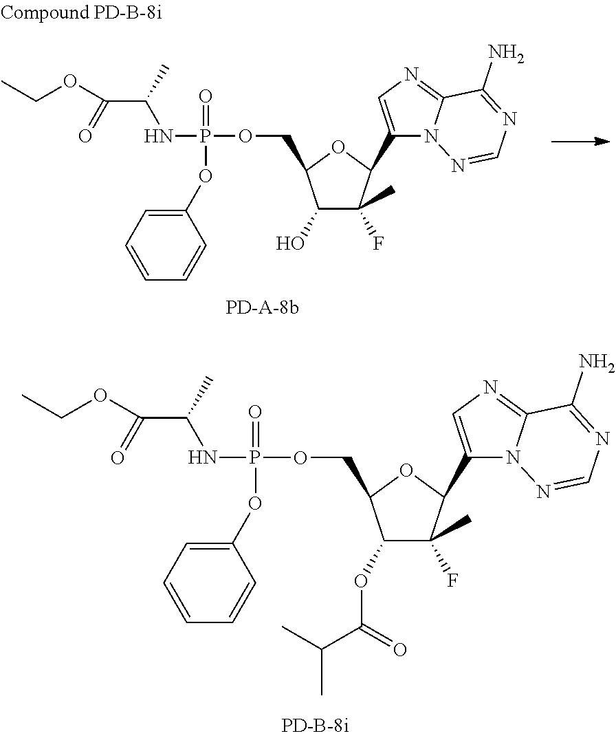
C1(OC(C(C)C)=O)C(F)(C)C(C2=CN=C3N2N=CN=C3N)OC1COP(=O)(OC1=CC=CC=C1)NC(C(OCC)=O)C.C1(O)C(F)(C)C(C2=CN=C3N2N=CN=C3N)OC1COP(=O)(OC1=CC=CC=C1)NC(C(OCC)=O)C
